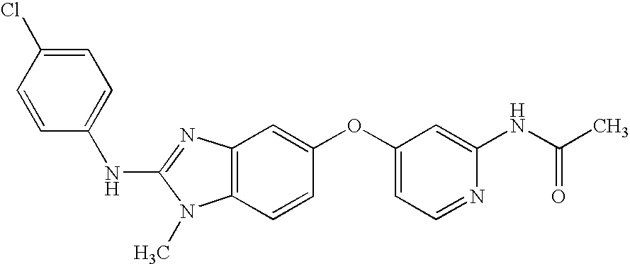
C1=C(Cl)C=CC(NC2=NC3=C(N2C)C=CC(OC2=CC=NC(NC(C)=O)=C2)=C3)=C1
